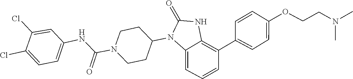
C1(Cl)=CC(NC(N2CCC(N3C(=O)NC4=C(C5=CC=C(OCCN(C)C)C=C5)C=CC=C34)CC2)=O)=CC=C1Cl
